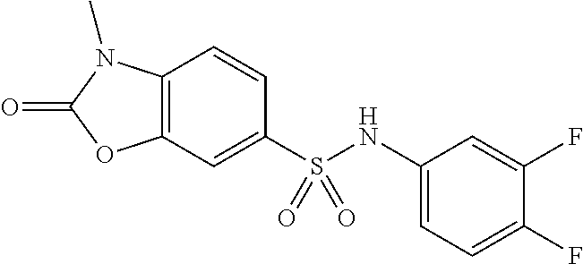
C1=CC2=C(C=C1S(NC1=CC=C(F)C(F)=C1)(=O)=O)OC(=O)N2C
